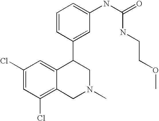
C1(Cl)=C2C(=CC(Cl)=C1)C(C1=CC(NC(NCCOC)=O)=CC=C1)CN(C)C2
